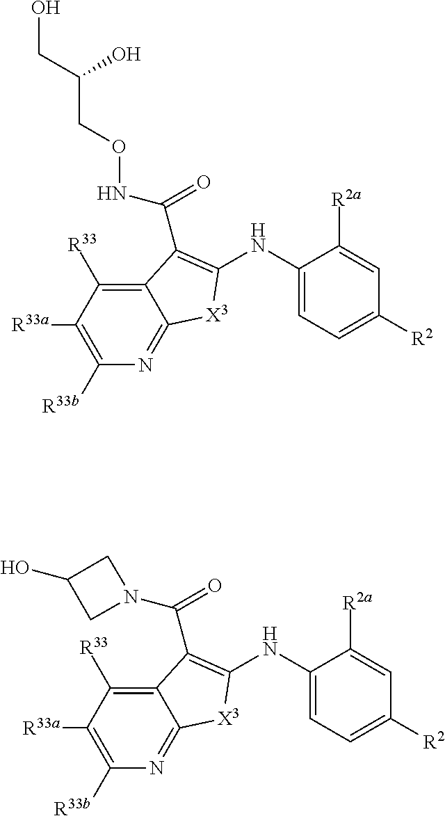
C1(NC2=CC=C([R2])C=C2[R2a])=C(C(=O)NOCC(CO)O)C2=C([R33])C([R33a])=C([R33b])N=C2[X3]1.C1(NC2=CC=C([R2])C=C2[R2a])=C(C(=O)N2CC(O)C2)C2=C([R33])C([R33a])=C([R33b])N=C2[X3]1
